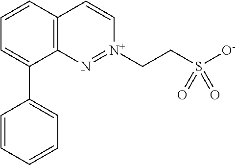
C12=C(C=CC=C1C1=CC=CC=C1)C=C[N+](CCS([O-])(=O)=O)=N2
